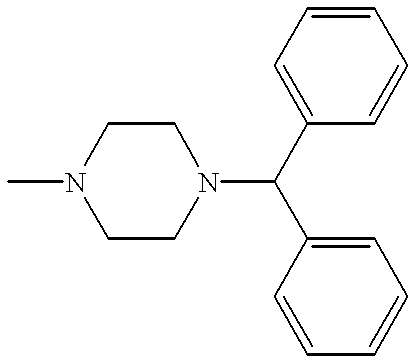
CN1CCN(C(C2=CC=CC=C2)C2=CC=CC=C2)CC1
